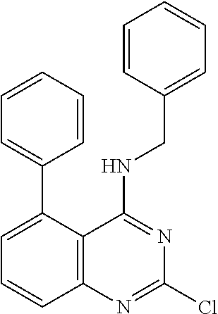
C1=CC=CC=C1C1=CC=CC2=C1C(NCC1=CC=CC=C1)=NC(Cl)=N2
